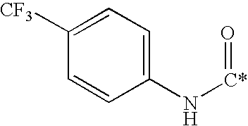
C1([CF3])=CC=C(N[C*]=O)C=C1
